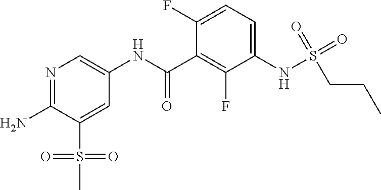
N1=C(N)C(S(C)(=O)=O)=CC(NC(C2=C(F)C(NS(CCC)(=O)=O)=CC=C2F)=O)=C1
